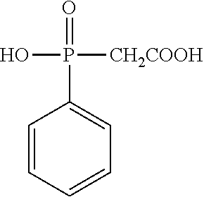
C1=CC=CC=C1P(=O)(O)[CH2COOH]
